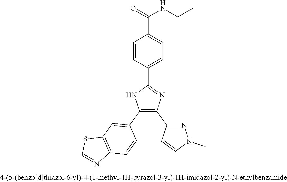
C1(C2=NC(C3=NN(C)C=C3)=C(C3=CC4=C(C=C3)N=CS4)N2)=CC=C(C(=O)NCC)C=C1
